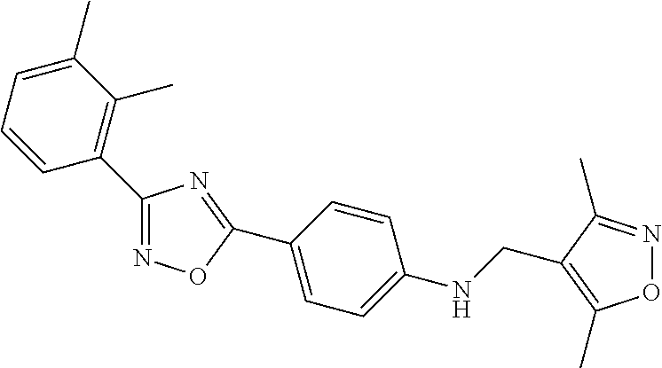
O1N=C(C)C(CNC2=CC=C(C3=NC(C4=C(C)C(C)=CC=C4)=NO3)C=C2)=C1C
